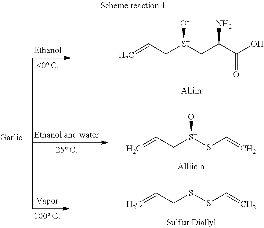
C=CC[S+](CC(C(O)=O)N)[O-].C=CCSSC=C.C=CC[S+](SC=C)[O-]
